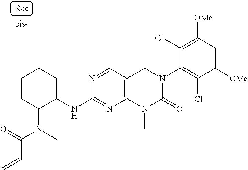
N(C(=O)C=C)(C1CCCCC1NC1=NC2=C(C=N1)CN(C1=C(Cl)C([OMe])=CC([OMe])=C1Cl)C(=O)N2C)C
